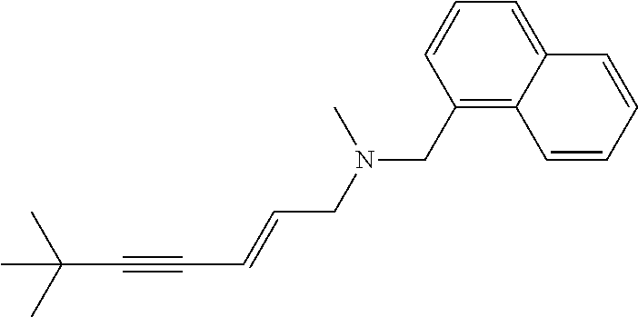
C1(CN(CC=CC#CC(C)(C)C)C)=C2C(=CC=C1)C=CC=C2
